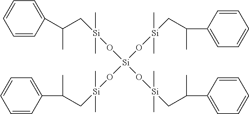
C1=CC(C(C[Si](O[Si](O[Si](CC(C2=CC=CC=C2)C)(C)C)(O[Si](CC(C2=CC=CC=C2)C)(C)C)O[Si](CC(C2=CC=CC=C2)C)(C)C)(C)C)C)=CC=C1
